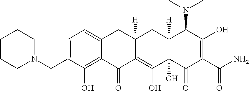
C1=C(CN2CCCCC2)C(O)=C2C(=C1)CC1([H])C(=C(O)C3(O)C([H])(C1)C(N(C)C)C(O)=C(C(N)=O)C3=O)C2=O
